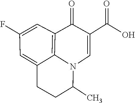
C1=C2CCC(C)N3C2=C(C=C1F)C(=O)C(C(=O)O)=C3
